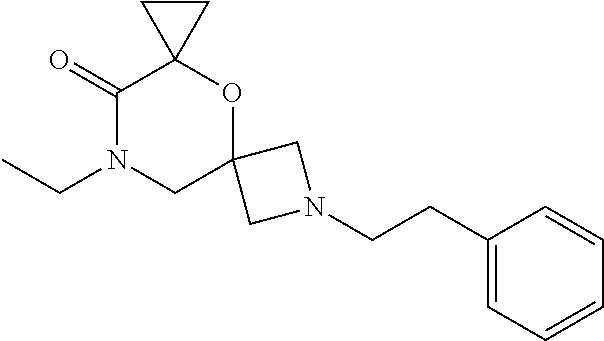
C1(=O)N(CC)CC2(OC13CC3)CN(CCC1=CC=CC=C1)C2
